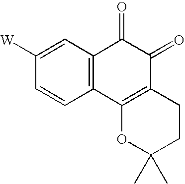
C1=CC2=C(C=C1[W])C(=O)C(=O)C1=C2OC(C)(C)CC1
